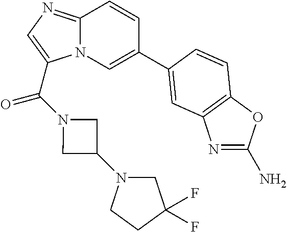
C12=NC=C(C(=O)N3CC(N4CC(F)(F)CC4)C3)N1C=C(C1=CC3=C(OC(N)=N3)C=C1)C=C2
